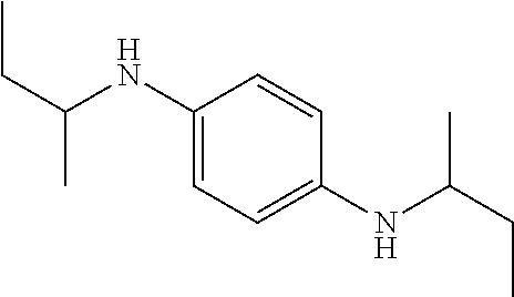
CCC(C)NC1=CC=C(NC(CC)C)C=C1
